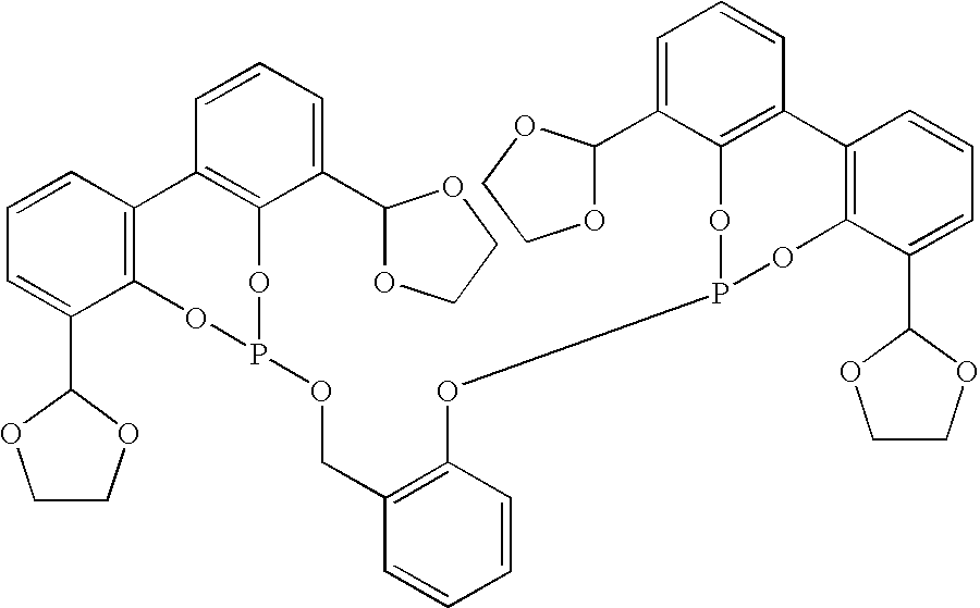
C1=CC=C(C2OCCO2)C2=C1C1=C(C(C3OCCO3)=CC=C1)OP(OCC1=C(OP3OC4=C(C=CC=C4C4OCCO4)C4=C(O3)C(C3OCCO3)=CC=C4)C=CC=C1)O2
